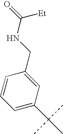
C1=C(C(C)(C)C)C=C(CNC([Et])=O)C=C1
